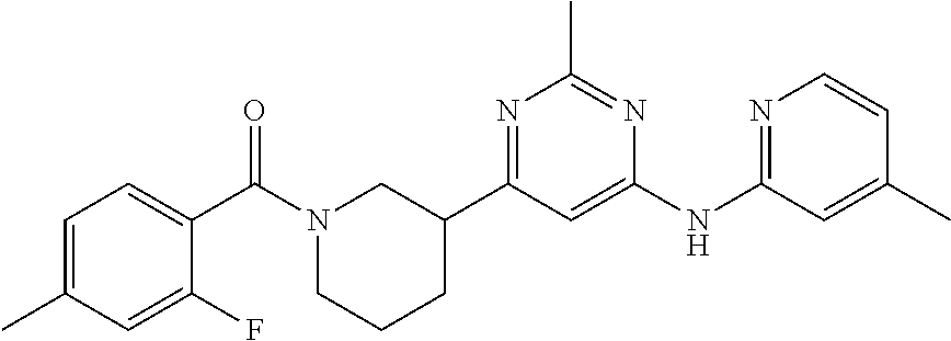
C1(NC2=NC=CC(C)=C2)=CC(C2CN(C(C3=CC=C(C)C=C3F)=O)CCC2)=NC(C)=N1
